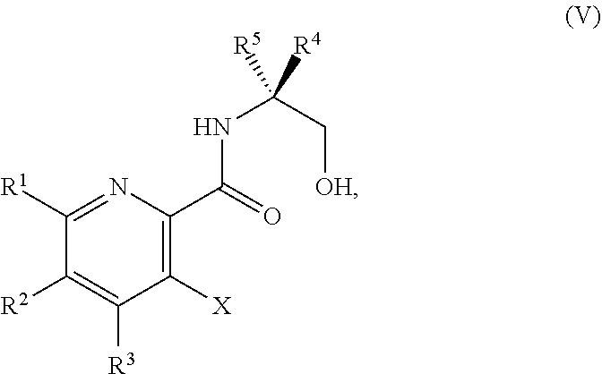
C1([X])=C(C(=O)NC(C[OH])([R4])[R5])N=C([R1])C([R2])=C1[R3]
